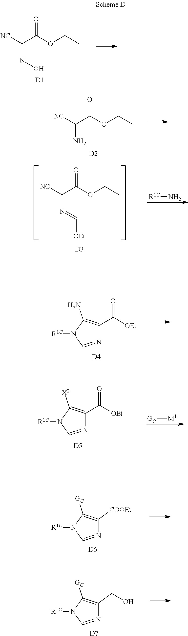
[NC]C(C(OCC)=O)=NO.[D1].[NC]C(C(OCC)=O)N.[D2].[NC]C(C(OCC)=O)N=C[OEt].[R1C]N.[D3].N1=CN([R1C])C(N)=C1C([OEt])=O.[D4].N1=CN([R1C])C([X2])=C1C([OEt])=O.[GC][M1].[D5].N1=CN([R1C])C([GC])=C1[COOEt].[D6].N1=CN([R1C])C([GC])=C1CO.[D7]
